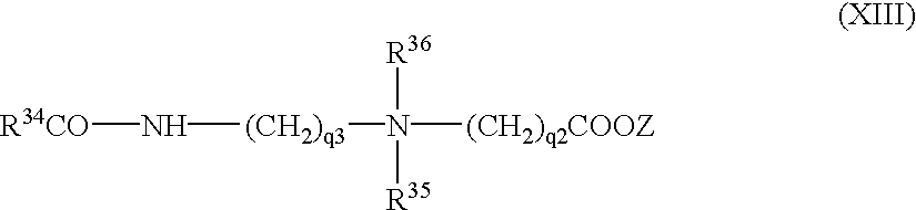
[R34CO]N[(CH2)q3]N([(CH2)q2COOZ])([R36])[R35]
